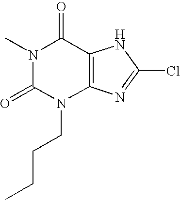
N1(C)C(=O)N(CCCC)C2=C(C1=O)NC(Cl)=N2
